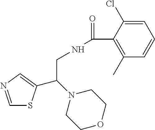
C1=NC=C(C(N2CCOCC2)CNC(=O)C2=C(C)C=CC=C2Cl)S1
